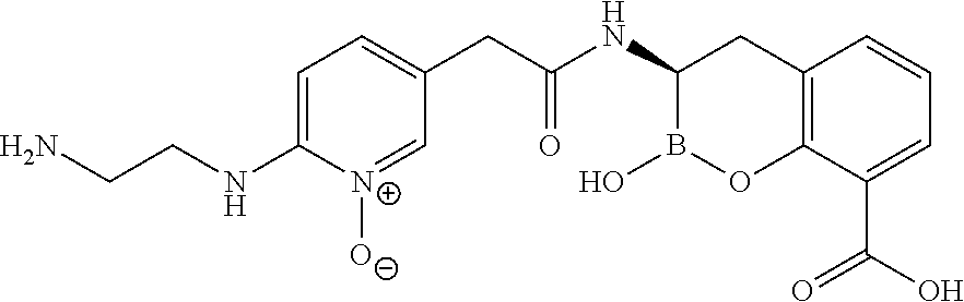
C12=C(C(C(O)=O)=CC=C1)OB(O)C(NC(CC1=CC=C(NCCN)[N+]([O-])=C1)=O)C2
